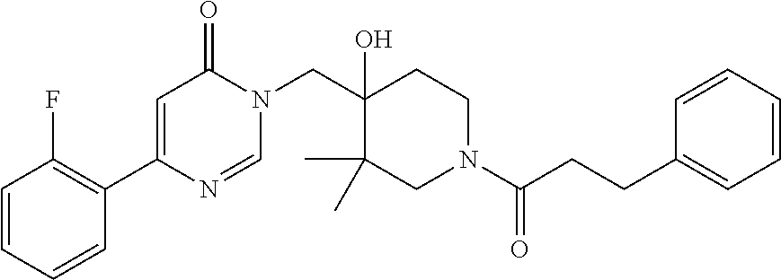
N1(CC2(O)C(C)(C)CN(C(=O)CCC3=CC=CC=C3)CC2)C(=O)C=C(C2=C(F)C=CC=C2)N=C1
